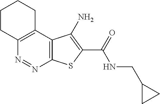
C12=C(C3=C(N=N1)SC(C(=O)NCC1CC1)=C3N)CCCC2
